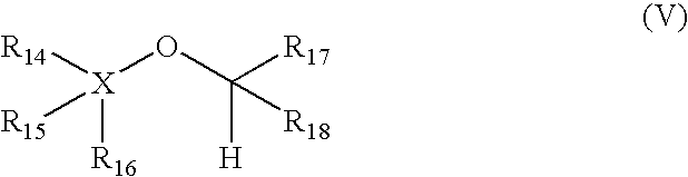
[H]C(O[X]([R16])([R14])[R15])([R17])[R18]
